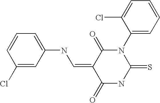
S=C1NC(=O)C(=CNC2=CC=CC(Cl)=C2)C(=O)N1C1=CC=CC=C1Cl
